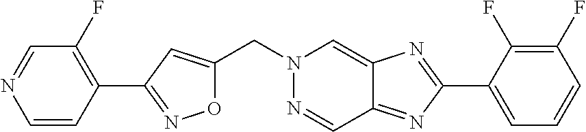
C(N1N=CC2=NC(C3=CC=CC(F)=C3F)=NC2=C1)C1=CC(C2=C(F)C=NC=C2)=NO1
